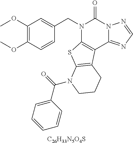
C1(OC)=C(OC)C=CC(CN2C3=C(C4=NC=NN4C2=O)C2=C(S3)N(C(=O)C3=CC=CC=C3)CCC2)=C1.[C26H33N5O4S]
